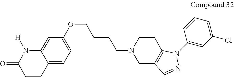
C12=CC=C(OCCCCN3CC4=C(CC3)N(C3=CC(Cl)=CC=C3)N=C4)C=C1N([H])C(=O)CC2
